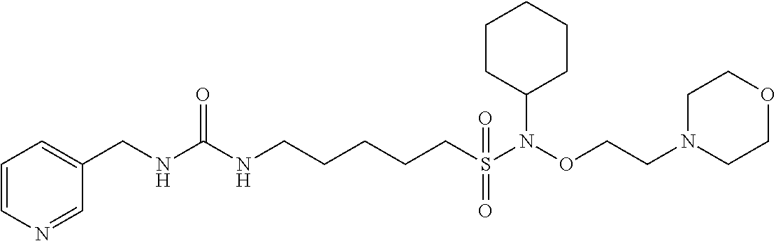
C1=C(CNC(NCCCCCS(N(OCCN2CCOCC2)C2CCCCC2)(=O)=O)=O)C=NC=C1
